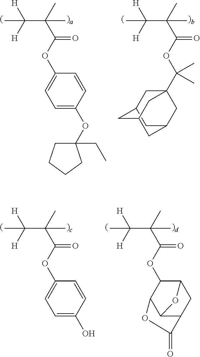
C(C)([H])([H])C(C)(C)C(OC1=CC=C(O)C=C1)=O.C(C)([H])([H])C(C)(C)C(OC1C2CC3C(C1OC3=O)O2)=O.C(C)([H])([H])C(C)(C)C(OC1=CC=C(OC2(CC)CCCC2)C=C1)=O.C(C)([H])([H])C(C)(C)C(OC(C)(C12CC3CC(C1)CC(C3)C2)C)=O
